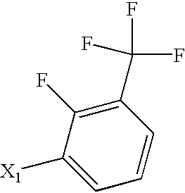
C1=C([X1])C(F)=C(C(F)(F)F)C=C1
